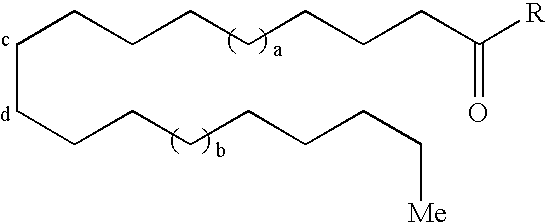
C(CCCCCCCC[Me])CCCCCCCC(=O)[R]
